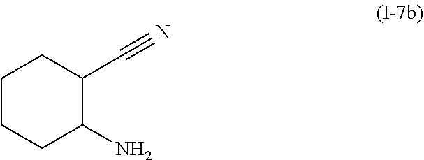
C1CCC(N)C(C#N)C1
